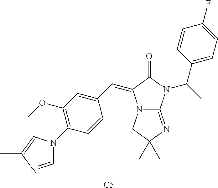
C1=NC(C)=CN1C1=C(OC)C=C(C=C2N3C(=NC(C)(C)C3)N(C(C)C3=CC=C(F)C=C3)C2=O)C=C1.[C5]
